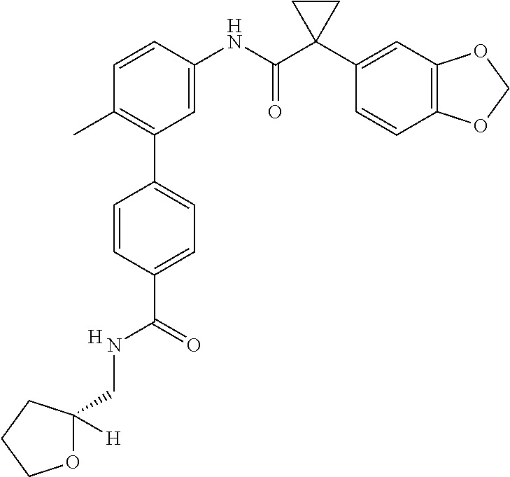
C1=C(NC(C2(C3=CC4=C(C=C3)OCO4)CC2)=O)C=CC(C)=C1C1=CC=C(C(=O)NCC2([H])OCCC2)C=C1.[H]
